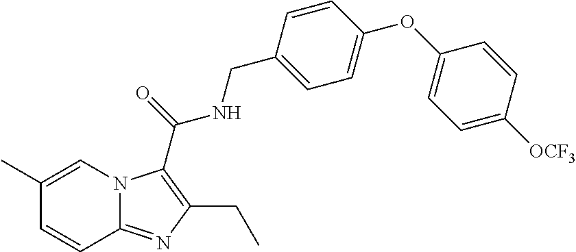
C1(C)=CN2C(=NC(CC)=C2C(=O)NCC2=CC=C(OC3=CC=C([OCF3])C=C3)C=C2)C=C1
